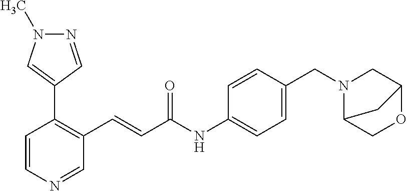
C1=CN=CC(C=CC(=O)NC2=CC=C(CN3C4COC(C3)C4)C=C2)=C1C1=CN(C)N=C1
